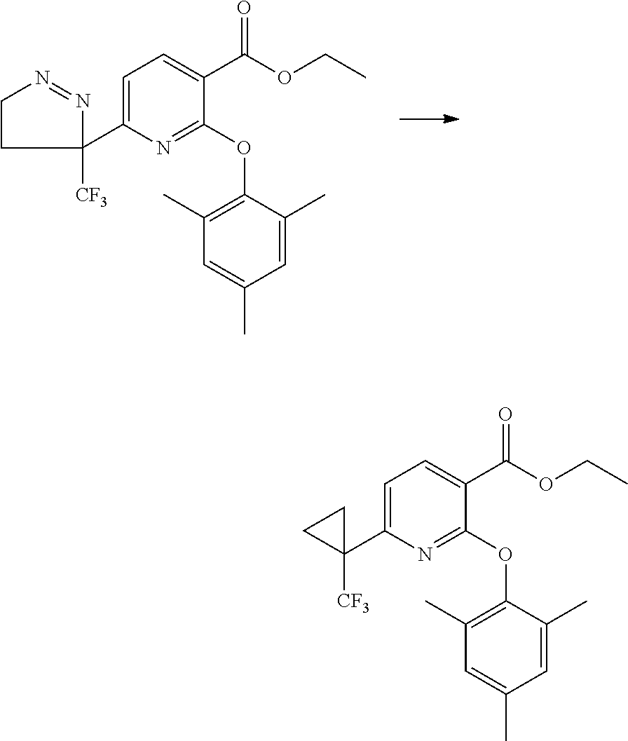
C1=C(C2([CF3])N=NCC2)N=C(OC2=C(C)C=C(C)C=C2C)C(C(OCC)=O)=C1.C1=C(C2([CF3])CC2)N=C(OC2=C(C)C=C(C)C=C2C)C(C(OCC)=O)=C1
